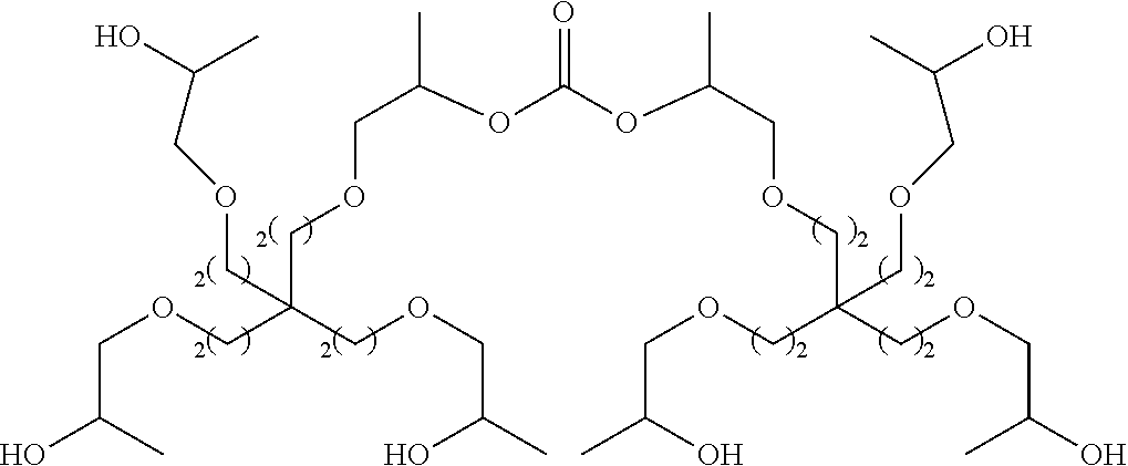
C(C(C)O)OCC(COCC(O)C)(COCC(C)OC(OC(COCC(COCC(O)C)(COCC(C)O)COCC(O)C)C)=O)COCC(O)C
